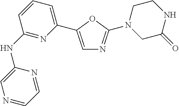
C1(NC2=NC(C3=CN=C(N4CC(=O)NCC4)O3)=CC=C2)=CN=CC=N1
